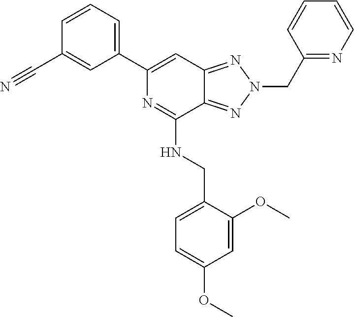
C1=CC=C(C2=CC3=NN(CC4=NC=CC=C4)N=C3C(NCC3=CC=C(OC)C=C3OC)=N2)C=C1C#N
